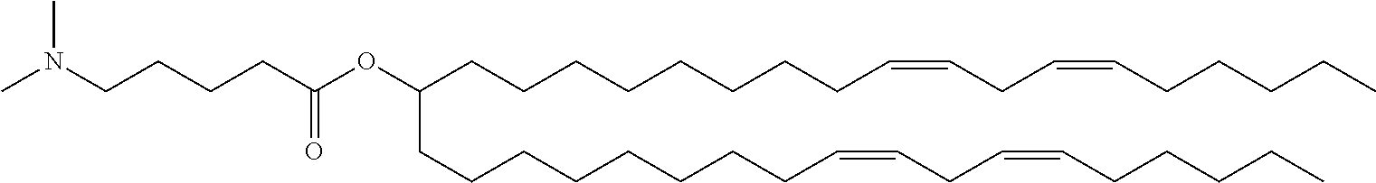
C(CCCCCCC=CCC=CCCCCC)CC(OC(CCCCN(C)C)=O)CCCCCCCCC=CCC=CCCCCC
